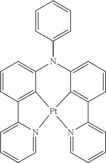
C1=CC(N2C3=CC=CC4=C3[Pt]3(N5=CC=CC=C45)C4=C(C=CC=C24)C2=CC=CC=N23)=CC=C1
